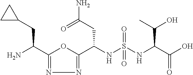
C1(C(N)CC2CC2)=NN=C(C(NS(NC(C(O)=O)C(O)C)(=O)=O)CC(N)=O)O1
